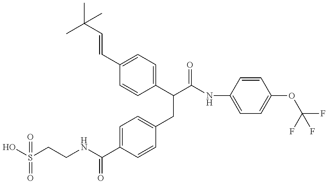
OS(CCNC(C1=CC=C(CC(C(NC2=CC=C(OC(F)(F)F)C=C2)=O)C2=CC=C(C=CC(C)(C)C)C=C2)C=C1)=O)(=O)=O
